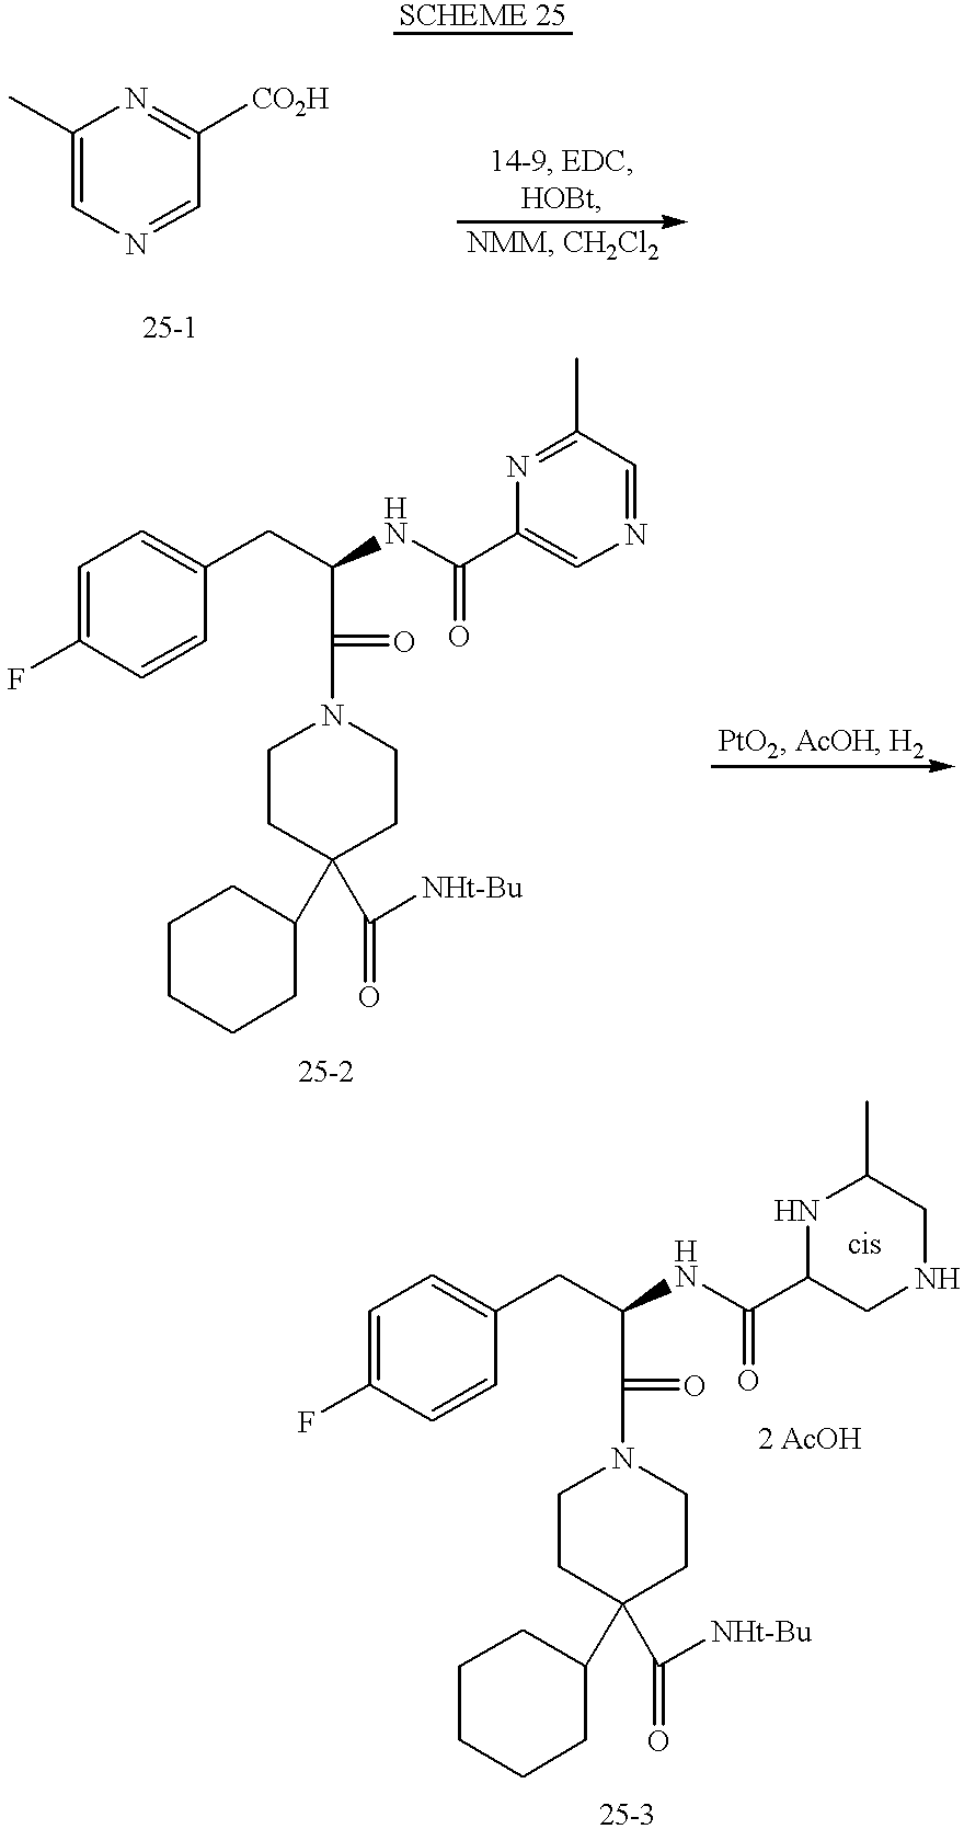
CC1=CN=CC([CO2H])=N1.N1C(C(=O)NC(CC2=CC=C(F)C=C2)C(N2CCC(C3CCCCC3)(C([NHt-Bu])=O)CC2)=O)CNCC1C.N1=C(C)C=NC=C1C(=O)NC(CC1=CC=C(F)C=C1)C(N1CCC(C2CCCCC2)(C([NHt-Bu])=O)CC1)=O
